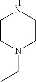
C1CN(CC)CCN1
